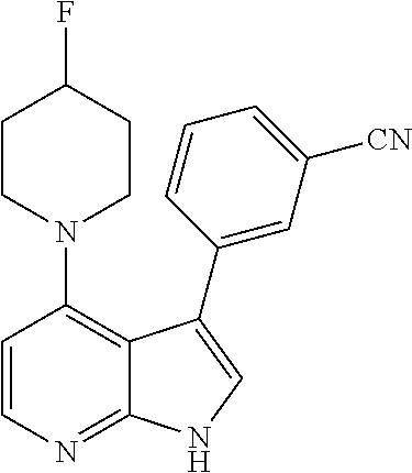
C1=CN=C2C(=C1N1CCC(F)CC1)C(C1=CC([CN])=CC=C1)=CN2
